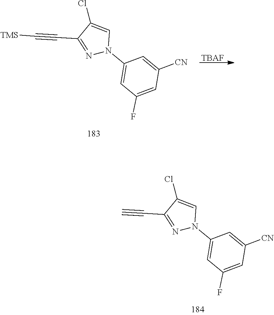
N1(C2=CC(F)=CC([CN])=C2)C=C(Cl)C(C#C[TMS])=N1.[TBAF].N1(C2=CC(F)=CC([CN])=C2)C=C(Cl)C(C#C)=N1
